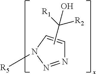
N1=NN([R5])C=C1.CC([R1])([R2])O
